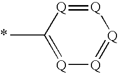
[Q]1=[Q]C(C)=[Q][Q]=[Q]1
